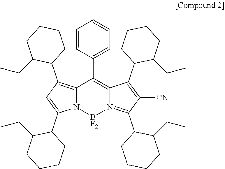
C1=CC(C2=C3N(=C(C4CCCCC4CC)C([CN])=C3C3C(CC)CCCC3)[BF2]N3C2=C(C2CCCCC2CC)C=C3C2C(CC)CCCC2)=CC=C1
